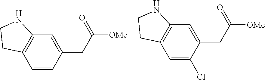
C1=CC(CC([OMe])=O)=CC2=C1CCN2.C1=C(Cl)C(CC([OMe])=O)=CC2=C1CCN2
